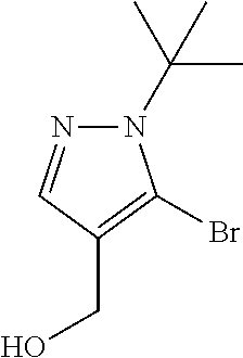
N1(C(C)(C)C)N=CC(CO)=C1Br
